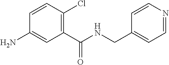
C1(N)=CC(C(NCC2=CC=NC=C2)=O)=C(Cl)C=C1
